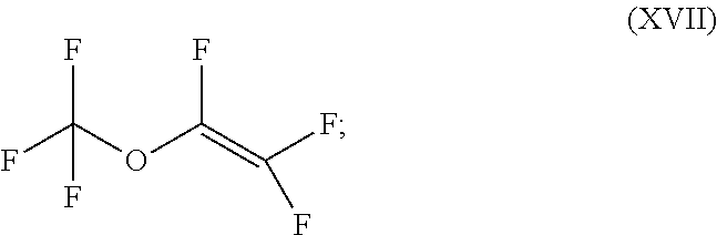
C(OC(=C(F)F)F)(F)(F)F
